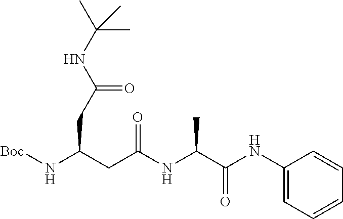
C1=CC=CC=C1NC(C(NC(CC(CC(=O)NC(C)(C)C)N[Boc])=O)C)=O
